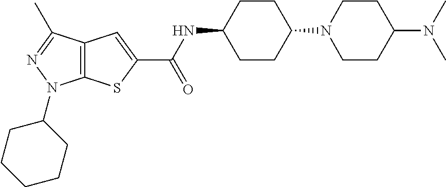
C1CC(N2CCC(N(C)C)CC2)CCC1NC(C1=CC2=C(S1)N(C1CCCCC1)N=C2C)=O
